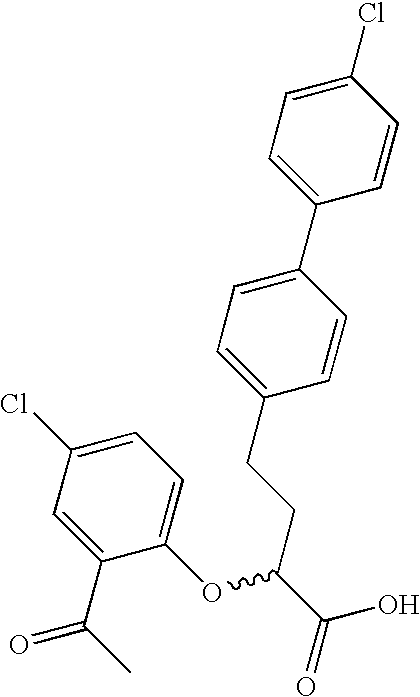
C1(Cl)=CC=C(C2=CC=C(CCC(C(O)=O)OC3=CC=C(Cl)C=C3C(=O)C)C=C2)C=C1
